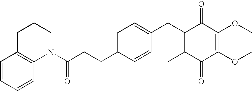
C1(=O)C(C)=C(CC2=CC=C(CCC(=O)N3CCCC4=C3C=CC=C4)C=C2)C(=O)C(OC)=C1OC
